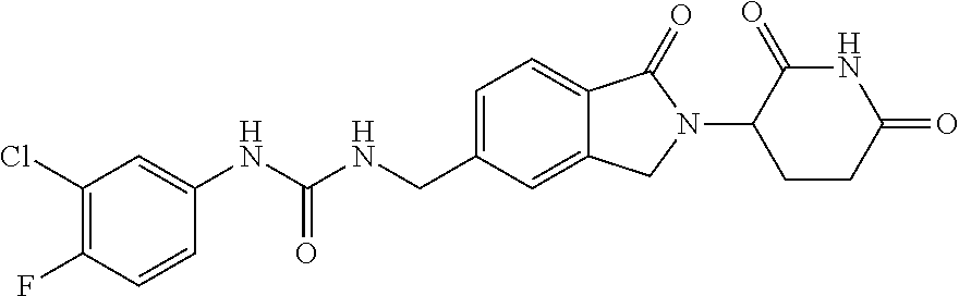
C1(Cl)=C(F)C=CC(NC(NCC2=CC=C3C(=C2)CN(C2CCC(=O)NC2=O)C3=O)=O)=C1
